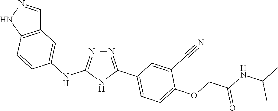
N1=C(NC2=CC3=C(C=C2)NN=C3)NC(C2=CC=C(OCC(NC(C)C)=O)C(C#N)=C2)=N1
